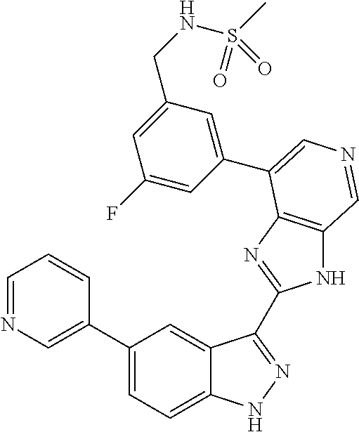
C1(C2=CN=CC=C2)=CC=C2C(=C1)C(C1=NC3=C(N1)C=NC=C3C1=CC(CNS(C)(=O)=O)=CC(F)=C1)=NN2
